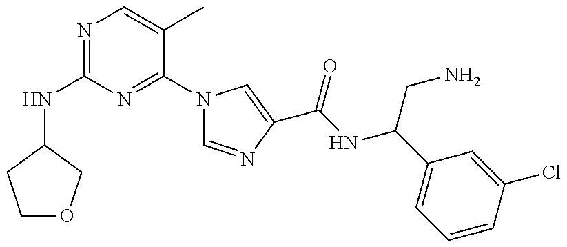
N(C1=NC=C(C)C(N2C=NC(C(=O)NC(CN)C3=CC=CC(Cl)=C3)=C2)=N1)C1COCC1
